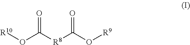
[R10]OC([R8]C(O[R9])=O)=O
